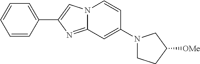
C1=CC(C2=CN3C(=N2)C=C(N2CCC([OMe])C2)C=C3)=CC=C1
